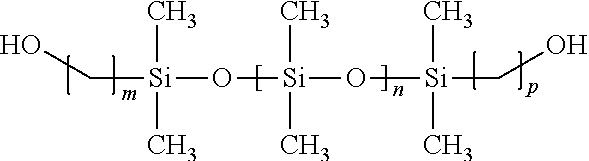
OC[Si](O[Si](O[Si](CO)(C)C)(C)C)(C)C
